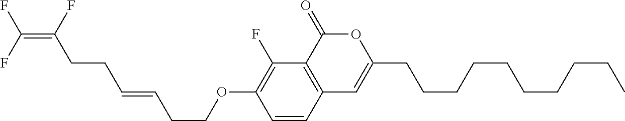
C1=CC2=C(C(F)=C1OCCC=CCCC(=C(F)F)F)C(=O)OC(CCCCCCCCCC)=C2
